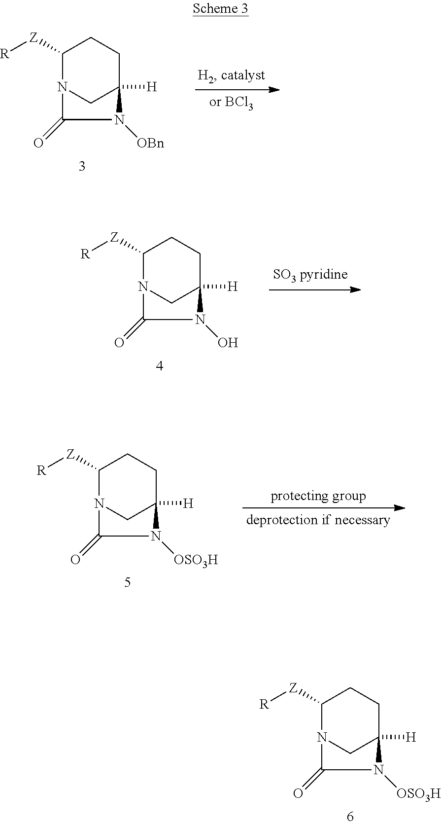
C1([Z][R])N2CC([H])(CC1)N([OSO3H])C2=O.C1([Z][R])N2CC([H])(CC1)N([OBn])C2=O.C1([Z][R])N2CC([H])(CC1)N(O)C2=O.C1([Z][R])N2CC([H])(CC1)N([OSO3H])C2=O
